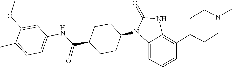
C1(=O)NC2=C(C3=CCN(C)CC3)C=CC=C2N1C1CCC(C(NC2=CC=C(C)C(OC)=C2)=O)CC1
